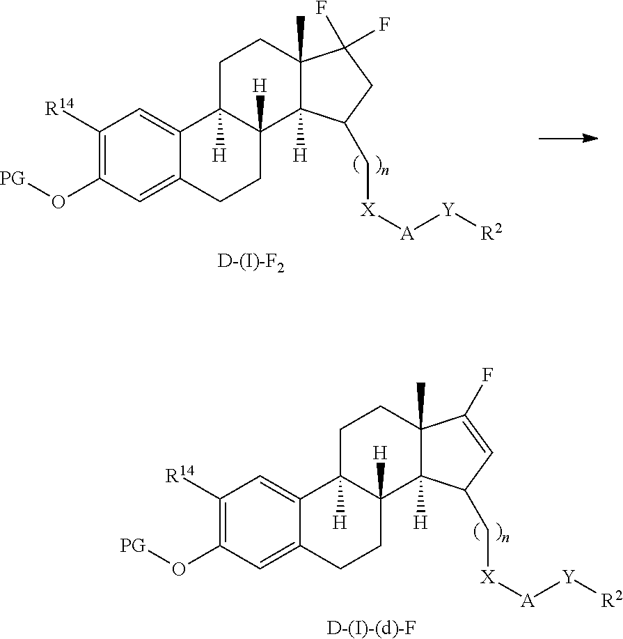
C1([R14])=C(O[PG])C=C2C(=C1)C1([H])C([H])(CC2)C2([H])C(C)(CC1)C(F)=CC2C[X][A][Y][R2].[D-(I)-(d)-F].C1([R14])=C(O[PG])C=C2C(=C1)C1([H])C([H])(CC2)C2([H])C(C)(CC1)C(F)(F)CC2C[X][A][Y][R2].[D-(I)-F2]
